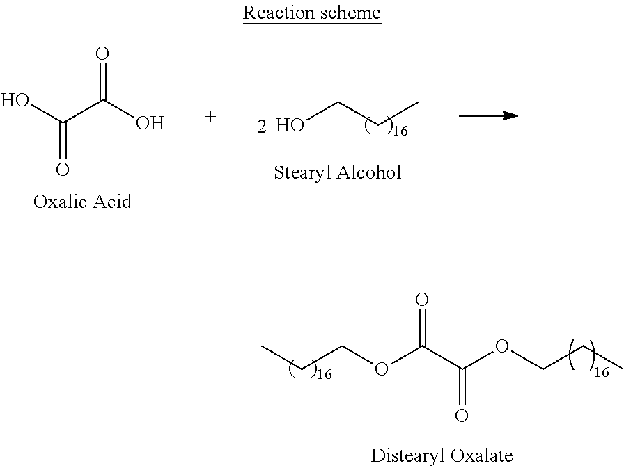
OC(C(O)=O)=O.OCCC.CCCOC(C(OCCC)=O)=O
